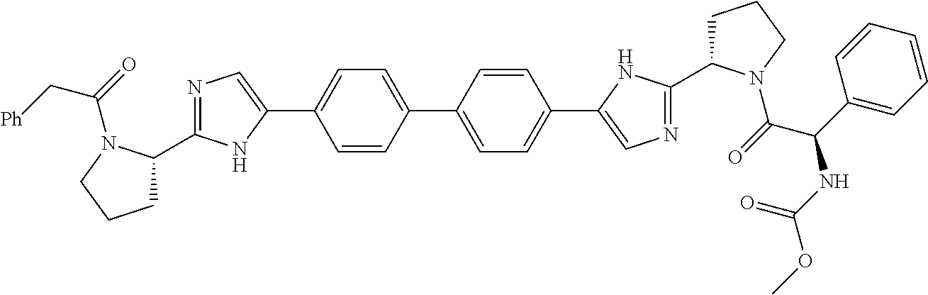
C1(C2=NC=C(C3=CC=C(C4=CC=C(C5=CN=C(C6CCCN6C(C(C6=CC=CC=C6)NC(OC)=O)=O)N5)C=C4)C=C3)N2)CCCN1C(C[Ph])=O
